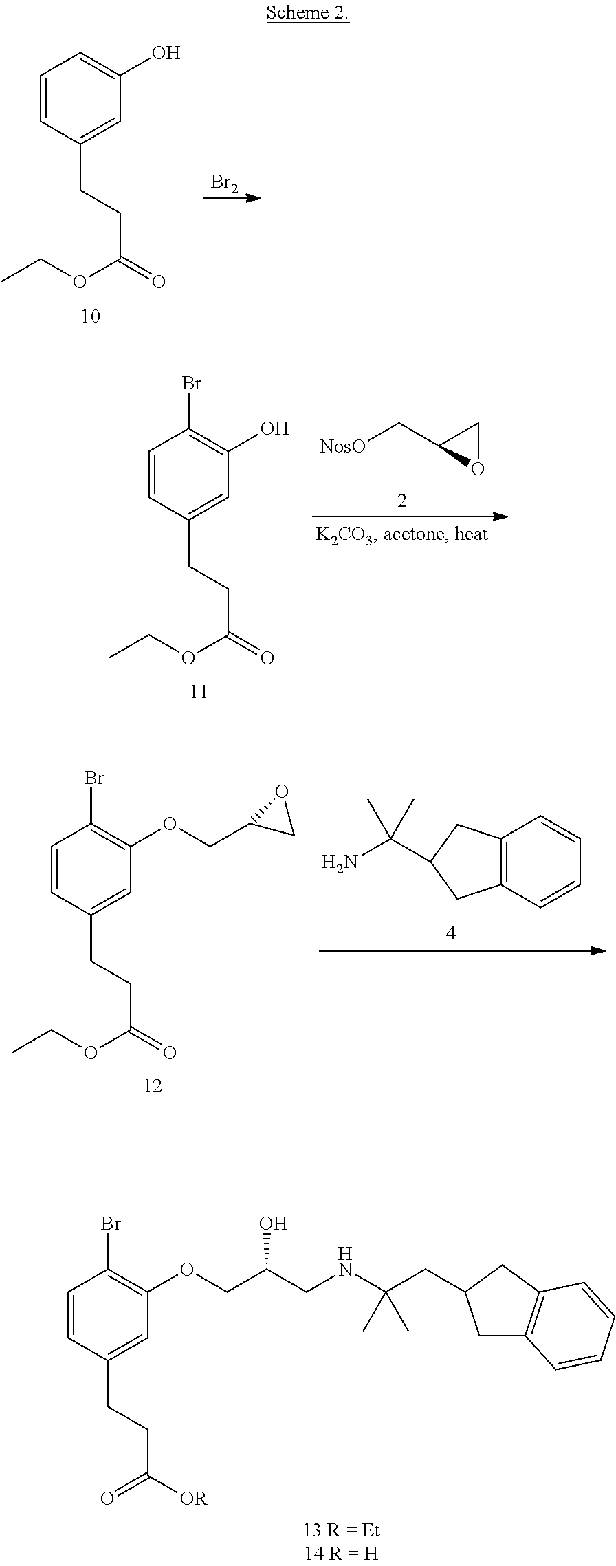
C1=CC(CCC(=O)OCC)=CC(O)=C1.[Br2].C1=CC(CCC(=O)OCC)=CC(O)=C1Br.[NosO]CC1OC1.C1=CC(CCC(=O)OCC)=CC(OCC2CO2)=C1Br.C12=C(C=CC=C1)CC(C(N)(C)C)C2.C1=CC(CCC([OR])=O)=CC(OCC(CNC(CC2CC3=C(C2)C=CC=C3)(C)C)O)=C1Br
